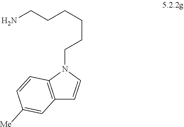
C12=C(N(CCCCCCN)C=C1)C=CC([Me])=C2
